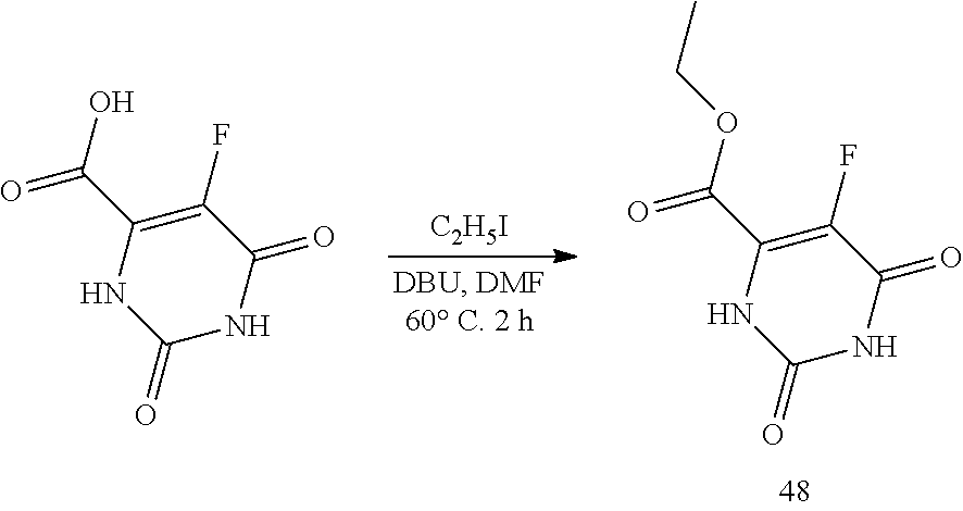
[C2H5I].C1(F)=C(C(=O)OCC)NC(=O)NC1=O.C1(F)=C(C(=O)O)NC(=O)NC1=O
